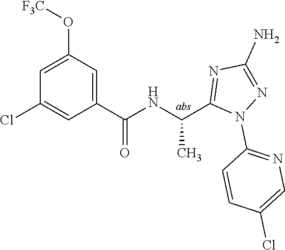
C1=C(O[F3C])C=C(C(=O)NC(C)C2=NC(N)=NN2C2=NC=C(Cl)C=C2)C=C1Cl
